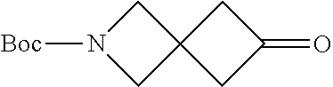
C1N([Boc])CC12CC(=O)C2
